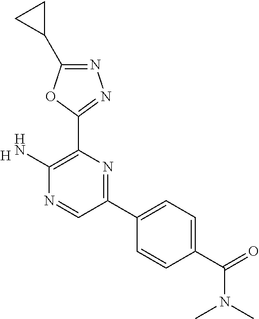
[H].C1(N)=C(C2=NN=C(C3CC3)O2)N=C(C2=CC=C(C(N(C)C)=O)C=C2)C=N1
